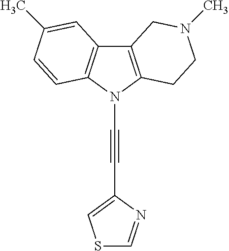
C12=C(N(C#CC3=CSC=N3)C3=C1C=C(C)C=C3)CCN(C)C2
